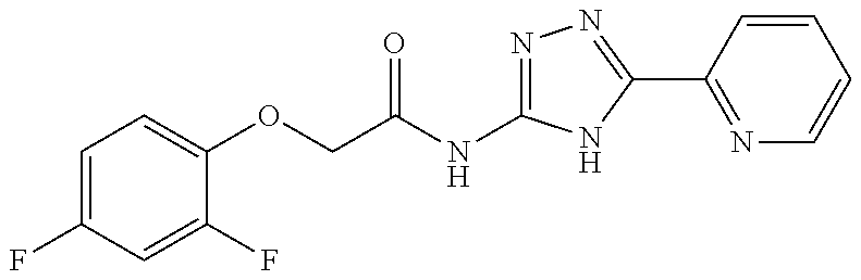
O(CC(NC1=NN=C(C2=NC=CC=C2)N1)=O)C1=CC=C(F)C=C1F
